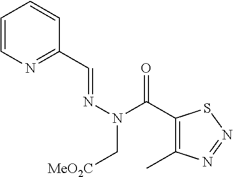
C1=CN=C(C=NN(C(C2=C(C)N=NS2)=O)C[MeO2C])C=C1
